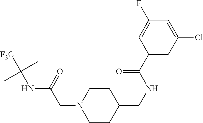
C1CC(CNC(C2=CC(Cl)=CC(F)=C2)=O)CCN1CC(NC([F3C])(C)C)=O
